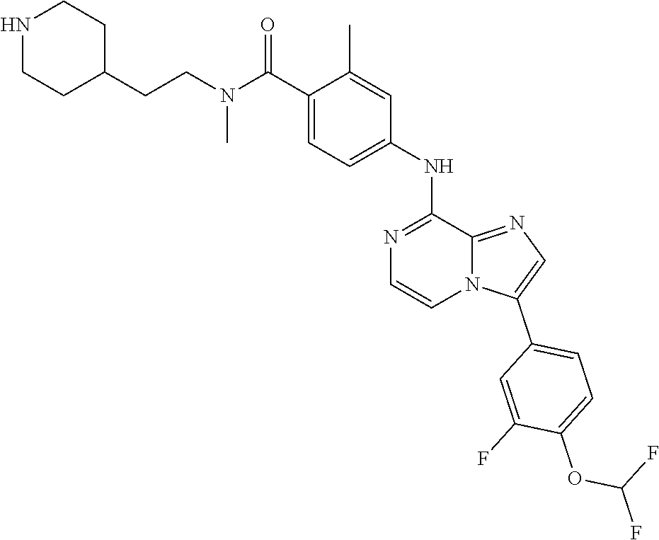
C1=C(C(N(CCC2CCNCC2)C)=O)C(C)=CC(NC2=NC=CN3C2=NC=C3C2=CC=C(OC(F)F)C(F)=C2)=C1
